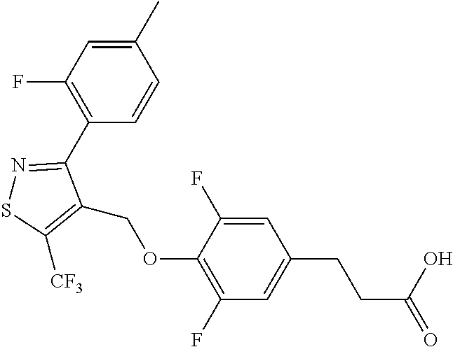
C1(COC2=C(F)C=C(CCC(=O)O)C=C2F)=C([CF3])SN=C1C1=C(F)C=C(C)C=C1
